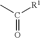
C([R1])(C)=O
